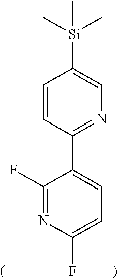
C1=CC(C2=CC=C(F)N=C2F)=NC=C1[Si](C)(C)C
